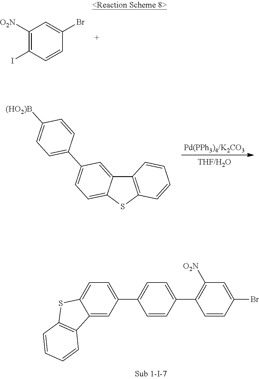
C1([O2N])=C(I)C=CC(Br)=C1.C12=C(SC3=CC=C(C4=CC=C([(HO2)B])C=C4)C=C13)C=CC=C2.C12=CC(C3=CC=C(C4=C([O2N])C=C(Br)C=C4)C=C3)=CC=C1SC1=C2C=CC=C1
